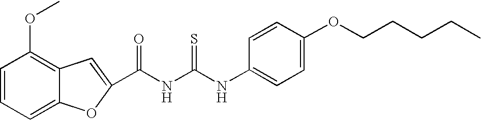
C(NC(NC1=CC=C(OCCCCC)C=C1)=S)(=O)C1=CC2=C(OC)C=CC=C2O1
